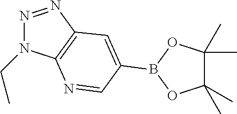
N1=NC2=C(N1CC)N=CC(B1OC(C)(C)C(C)(C)O1)=C2
